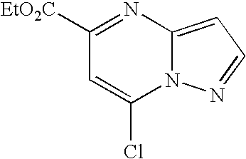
C1([EtO2C])=NC2=CC=NN2C(Cl)=C1
